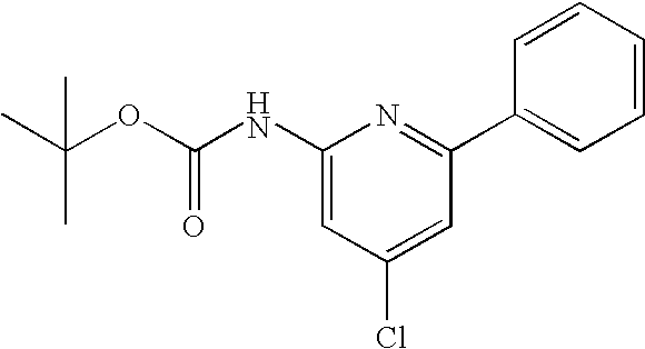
CC(OC(NC1=CC(Cl)=CC(C2=CC=CC=C2)=N1)=O)(C)C
